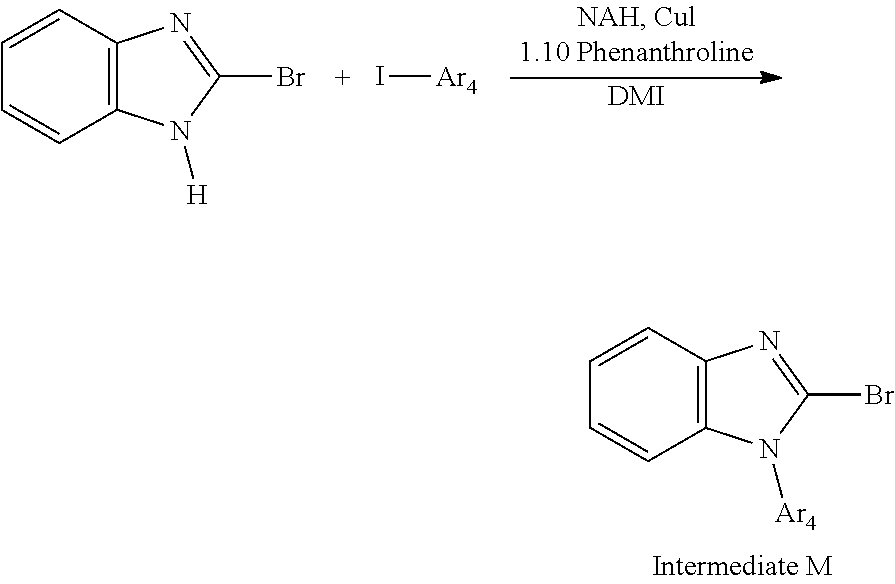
C12=C(C=CC=C1)N=C(Br)N2[Ar4].[DMI].C12=C(C=CC=C1)N=C(Br)N2[H].I[Ar4]
